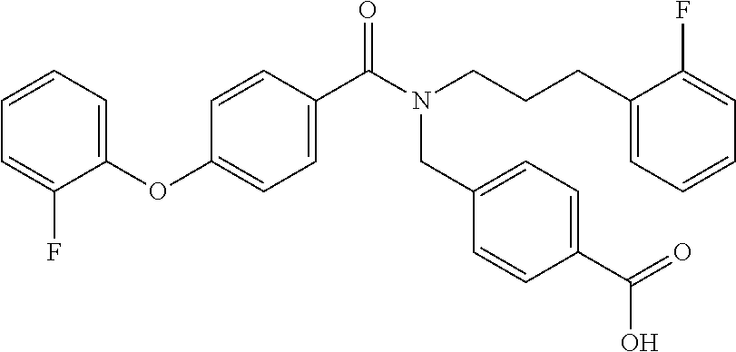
C1=CC=C(OC2=CC=C(C(=O)N(CC3=CC=C(C(O)=O)C=C3)CCCC3=CC=CC=C3F)C=C2)C(F)=C1
